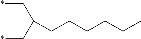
*CC(C*)CCCCCC
